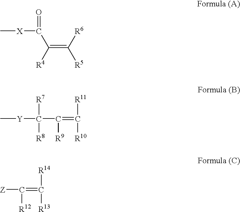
C[X]C(C(=C([R6])[R5])[R4])=O.C[Y]C(C(=C([R10])[R11])[R9])([R7])[R8].[Z]C(=C([R13])[R14])[R12]
